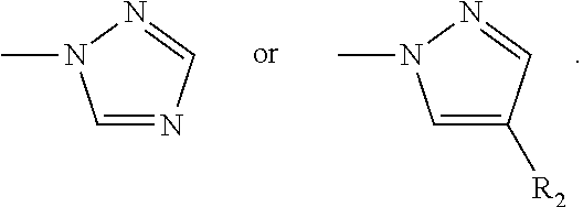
C1=C([R2])C=NN1C.C1=NC=NN1C
